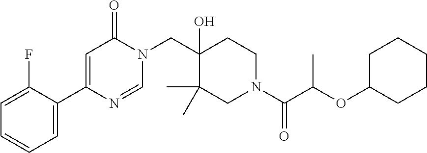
C1=C(F)C(C2=CC(=O)N(CC3(O)C(C)(C)CN(C(C(OC4CCCCC4)C)=O)CC3)C=N2)=CC=C1
